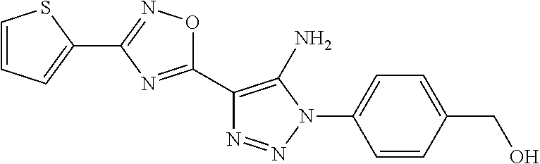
C1=CC=C(C2=NOC(C3=C(N)N(C4=CC=C(CO)C=C4)N=N3)=N2)S1
